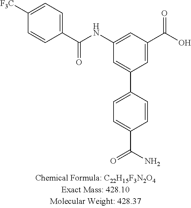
C1=CC(C2=CC(NC(C3=CC=C([F3C])C=C3)=O)=CC(C(O)=O)=C2)=CC=C1C(=O)N
